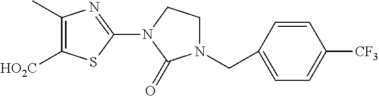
C1(C)=C([HO2C])SC(N2CCN(CC3=CC=C([CF3])C=C3)C2=O)=N1
